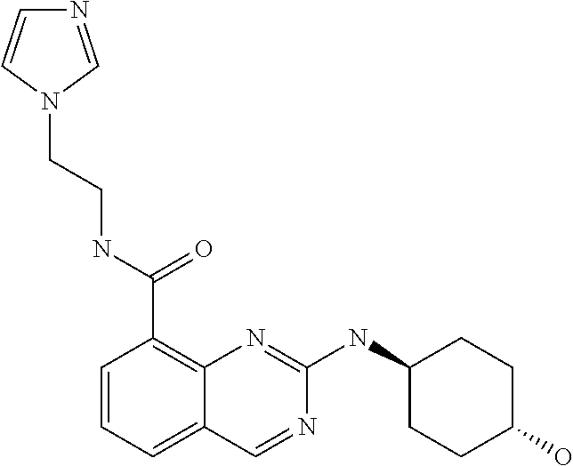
C1=CC=C2C(=C1C(NCCN1C=NC=C1)=O)N=C(NC1CCC(O)CC1)N=C2
